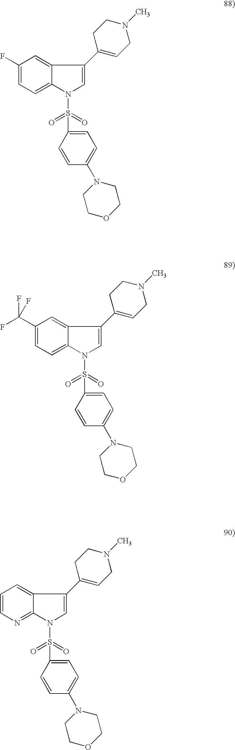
C1(F)=CC=C2C(=C1)C(C1=CCN(C)CC1)=CN2S(=O)(=O)C1=CC=C(N2CCOCC2)C=C1.C1(C(F)(F)F)=CC=C2C(=C1)C(C1=CCN(C)CC1)=CN2S(=O)(=O)C1=CC=C(N2CCOCC2)C=C1.C1=CN=C2C(=C1)C(C1=CCN(C)CC1)=CN2S(=O)(=O)C1=CC=C(N2CCOCC2)C=C1
